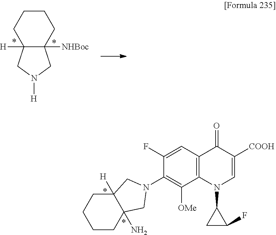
C1(N2CC3(N)CCCCC3([H])C2)=C([OMe])C2=C(C=C1F)C(=O)C([COOH])=CN2C1CC1F.C12([H])C([NHBoc])(CN([H])C1)CCCC2
